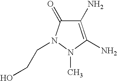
C1(N)=C(N)N(C)N(CCO)C1=O
